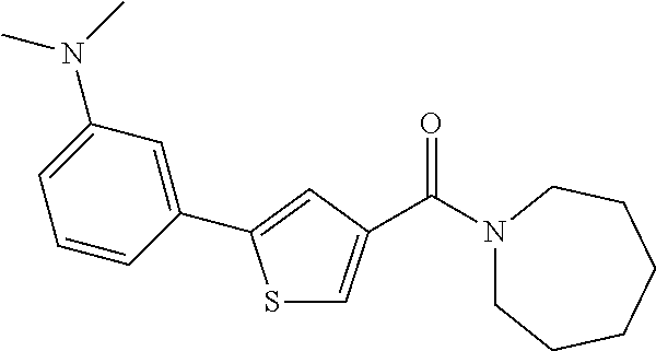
S1C=C(C(N2CCCCCC2)=O)C=C1C1=CC(N(C)C)=CC=C1
